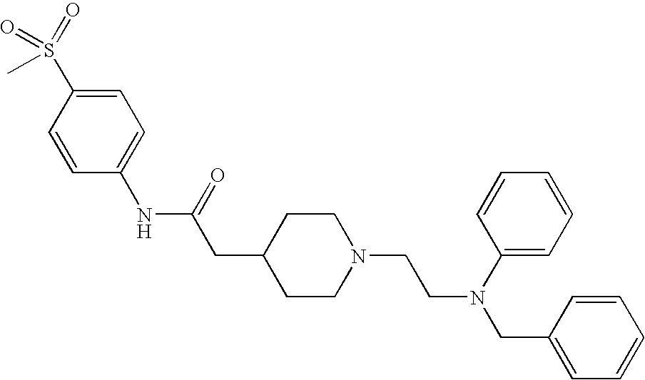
C1(NC(=O)CC2CCN(CCN(CC3=CC=CC=C3)C3=CC=CC=C3)CC2)=CC=C(S(=O)(=O)C)C=C1
